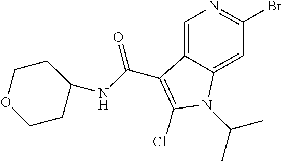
C1=C2C(=CC(Br)=N1)N(C(C)C)C(Cl)=C2C(NC1CCOCC1)=O
